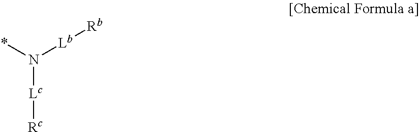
N([Lc][Rc])([Lb][Rb])*
